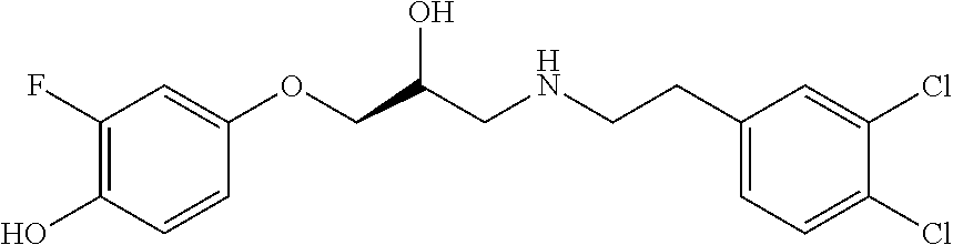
C1(F)=C(O)C=CC(OCC(CNCCC2=CC=C(Cl)C(Cl)=C2)O)=C1
